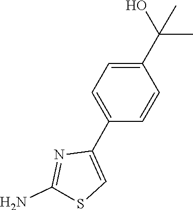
C1=C(C(O)(C)C)C=CC(C2=CSC(N)=N2)=C1
